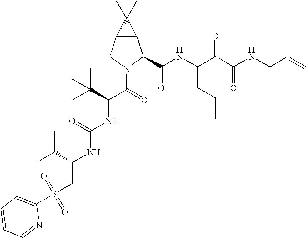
C12C(CN(C(=O)C(C(C)(C)C)NC(=O)NC(C(C)C)CS(C3=CC=CC=N3)(=O)=O)C1C(NC(C(C(NCC=C)=O)=O)CCC)=O)C2(C)C
